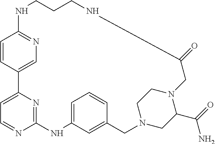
C1=CC2=CN=C1NCCCNC(=O)CN1C(C(=O)N)CN(CC3=CC(=CC=C3)NC3=NC2=CC=N3)CC1
